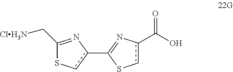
c1(C2=Nc(C(O)=O)cS2)cSC(C[ClH3N])=N1
